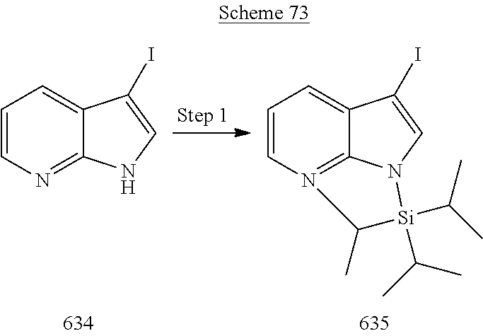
C1=CN=C2C(=C1)C(I)=CN2.C1=CN2=C3C(=C1)C(I)=CN3[Si](C(C)C)(C(C)C)C2C
